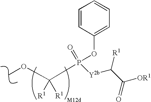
COC(P(OC1=CC=CC=C1)(=O)[Y2b]C(C([OR1])=O)[R1])([R1])[R1]
